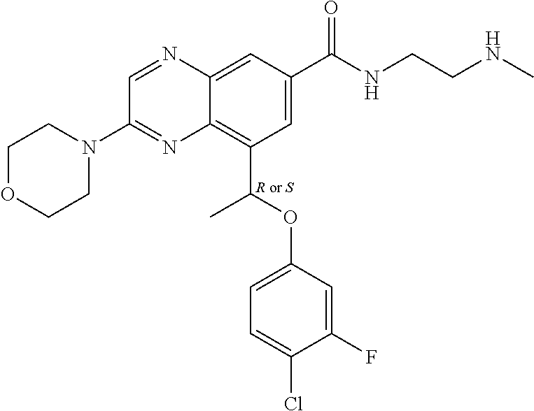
C1OCCN(C2=NC3=C(C(OC4=CC=C(Cl)C(F)=C4)C)C=C(C(NCCNC)=O)C=C3N=C2)C1
